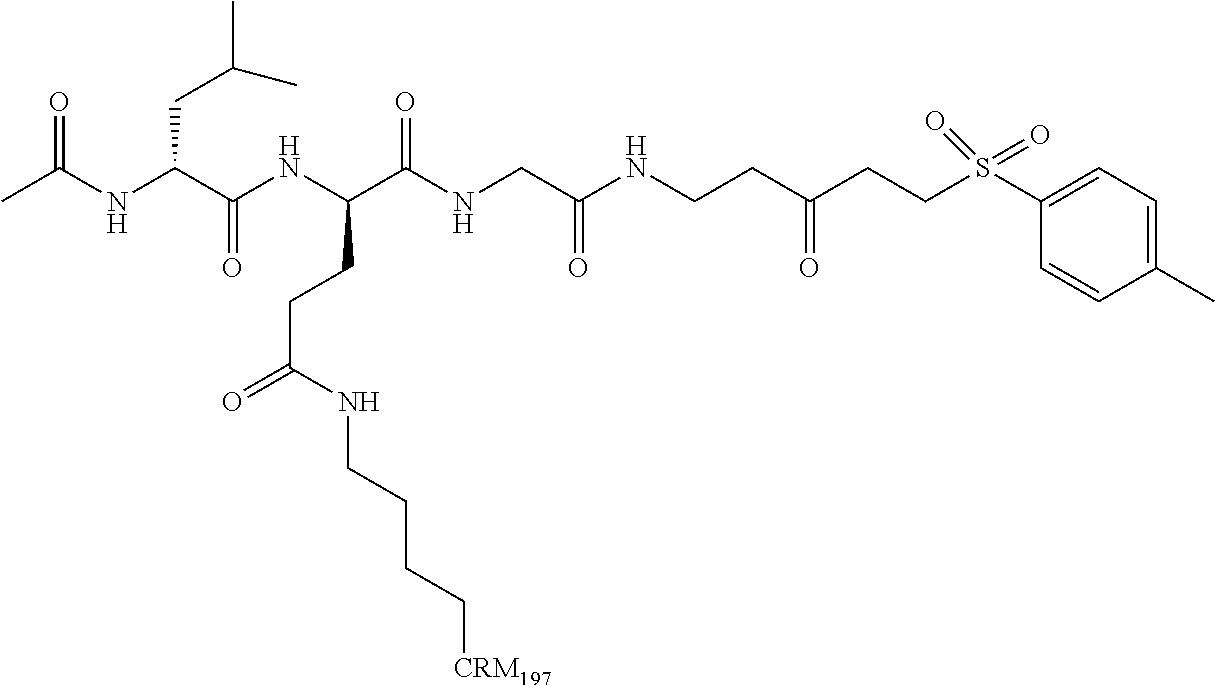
CC(NC(C(NC(C(NCC(NCCC(CCS(C1=CC=C(C)C=C1)(=O)=O)=O)=O)=O)CCC(=O)NCCCC[CRM197])=O)CC(C)C)=O
